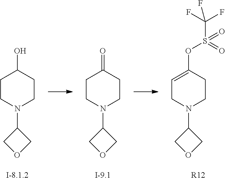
C1CN(C2COC2)CCC1O.[I-8.1.2].C1CN(C2COC2)CCC1=O.[I-9.1].C1=C(OS(=O)(C(F)(F)F)=O)CCN(C2COC2)C1.[R12]
